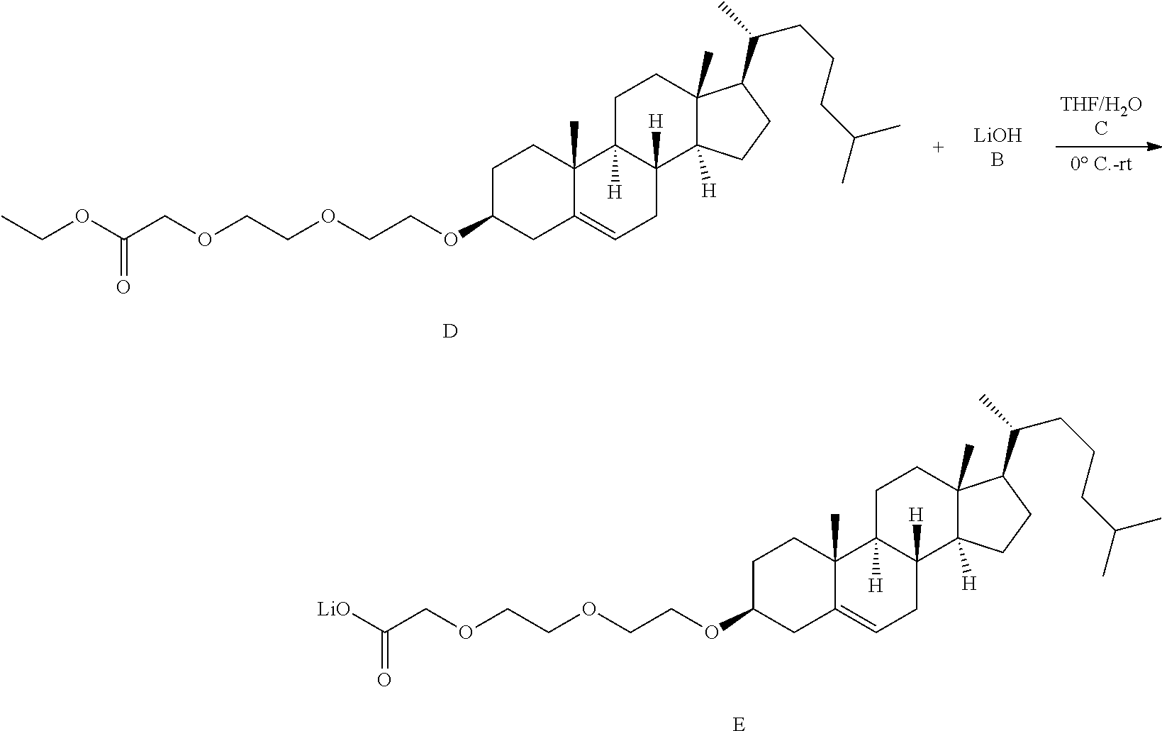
O(C1CC2=CCC3([H])C([H])(C2(C)CC1)CCC1(C)C3([H])CCC1C(CCCC(C)C)C)CCOCCOCC(OCC)=O.[D].O(C1CC2=CCC3([H])C([H])(C2(C)CC1)CCC1(C)C3([H])CCC1C(CCCC(C)C)C)CCOCCOCC([LiO])=O.[E]
